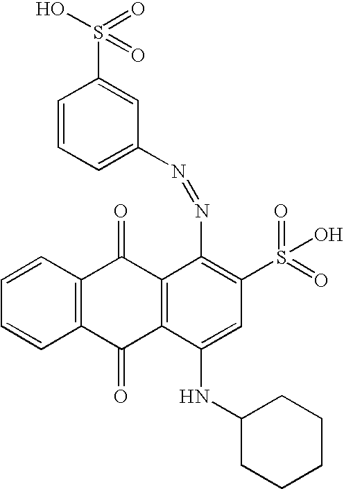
C1=CC2=C(C=C1)C(=O)C1=C(C2=O)C(N=NC2=CC=CC(S(O)(=O)=O)=C2)=C(S(=O)(=O)O)C=C1NC1CCCCC1
